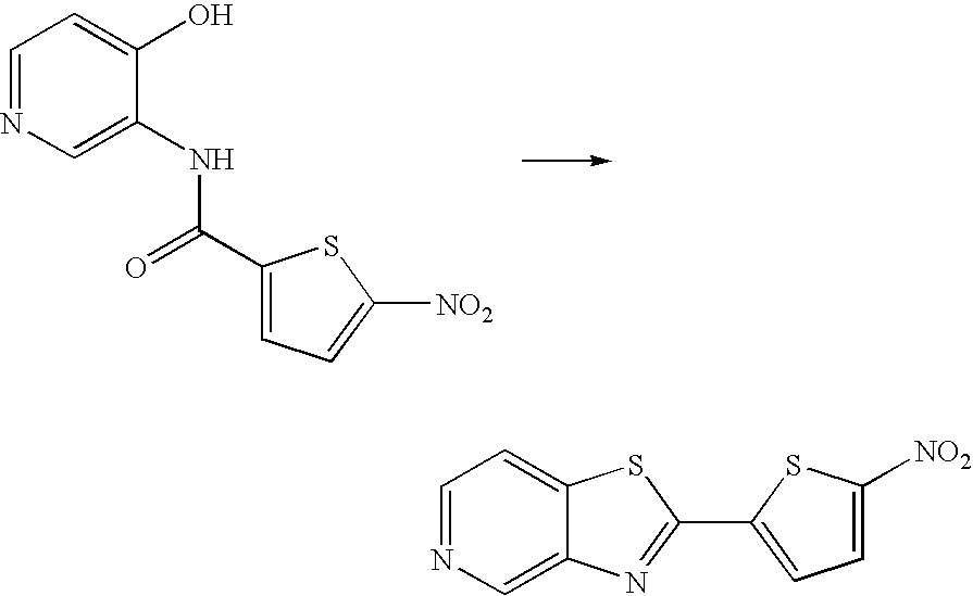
C1=NC=C(NC(=O)C2=CC=C([NO2])S2)C(O)=C1.C1=NC=C2C(=C1)SC(C1=CC=C([NO2])S1)=N2
